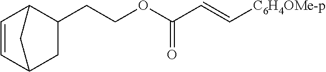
C1(CCOC(C=C[C6H4OMe-p])=O)C2C=CC(C1)C2
